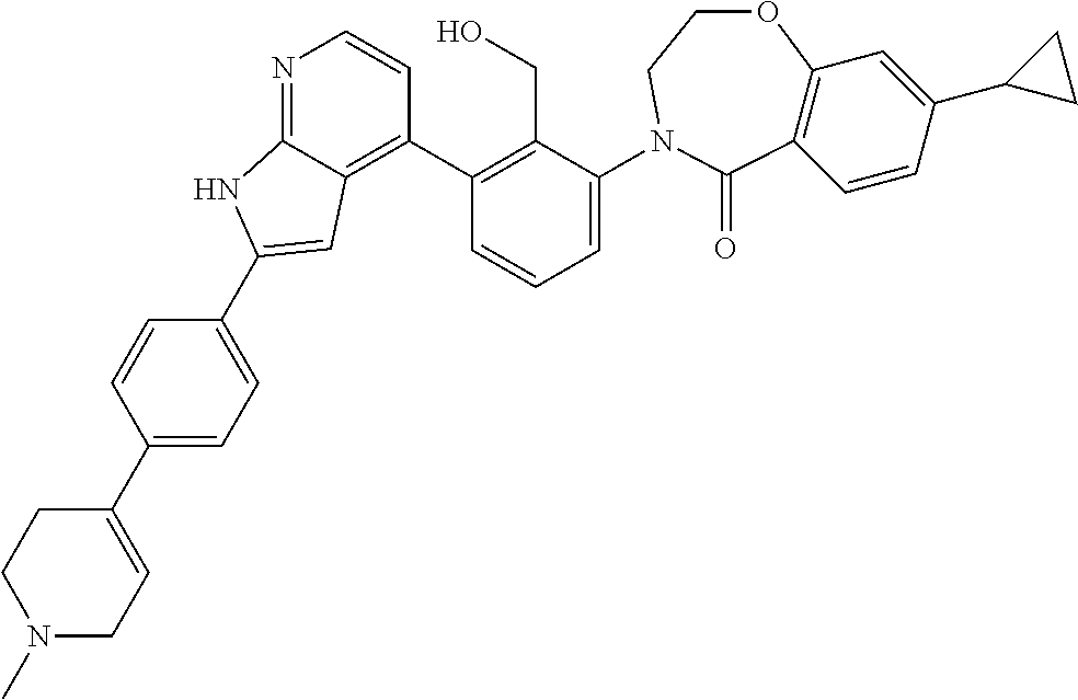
N1(C)CC=C(C2=CC=C(C3=CC4=C(C5=C(CO)C(N6CCOC7=C(C=CC(C8CC8)=C7)C6=O)=CC=C5)C=CN=C4N3)C=C2)CC1
